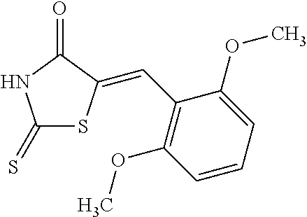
C1(=S)SC(=CC2=C(OC)C=CC=C2OC)C(=O)N1
